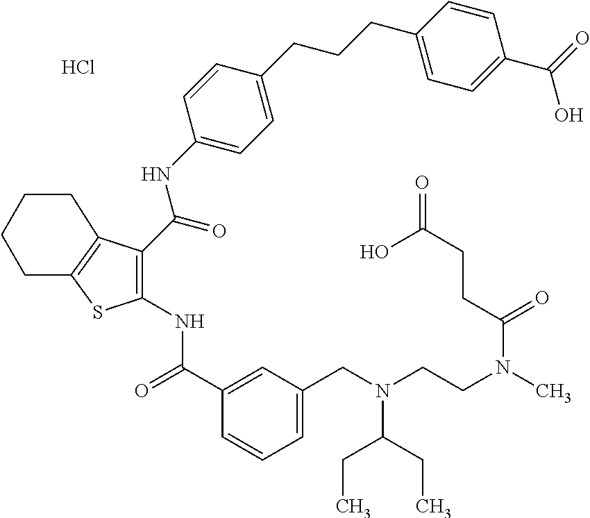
C1(C(=O)NC2=C(C(NC3=CC=C(CCCC4=CC=C(C(=O)O)C=C4)C=C3)=O)C3=C(S2)CCCC3)=CC(CN(CCN(C)C(CCC(=O)O)=O)C(CC)CC)=CC=C1.Cl
